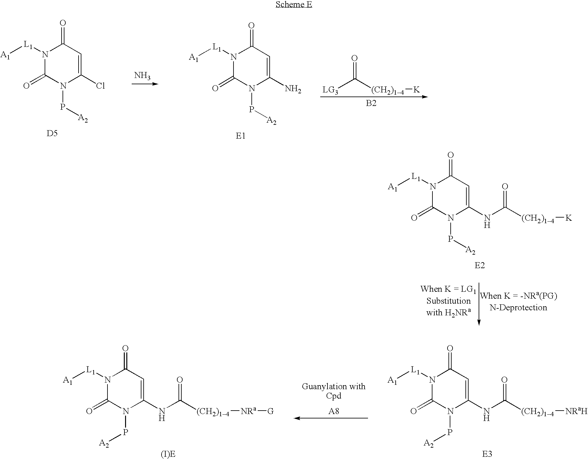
N1([L1][A1])C(=O)N(P[A2])C(Cl)=CC1=O.[D5].N.N1([L1][A1])C(=O)N(P[A2])C(N)=CC1=O.[E1].[LG3]C([(CH2)14][K])=O.[B2].N1([L1][A1])C(=O)N(P[A2])C(NC([(CH2)14][K])=O)=CC1=O.[E2].N1([L1][A1])C(=O)N(P[A2])C(NC([(CH2)14][NRa][G])=O)=CC1=O.N1([L1][A1])C(=O)N(P[A2])C(NC([(CH2)14][NRaH])=O)=CC1=O
